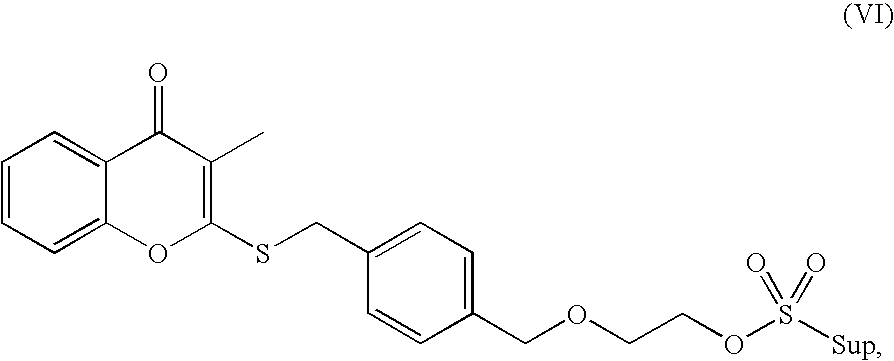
C1=CC=C2C(=C1)C(=O)C(C)=C(SCC1=CC=C(COCCOS([Sup])(=O)=O)C=C1)O2
